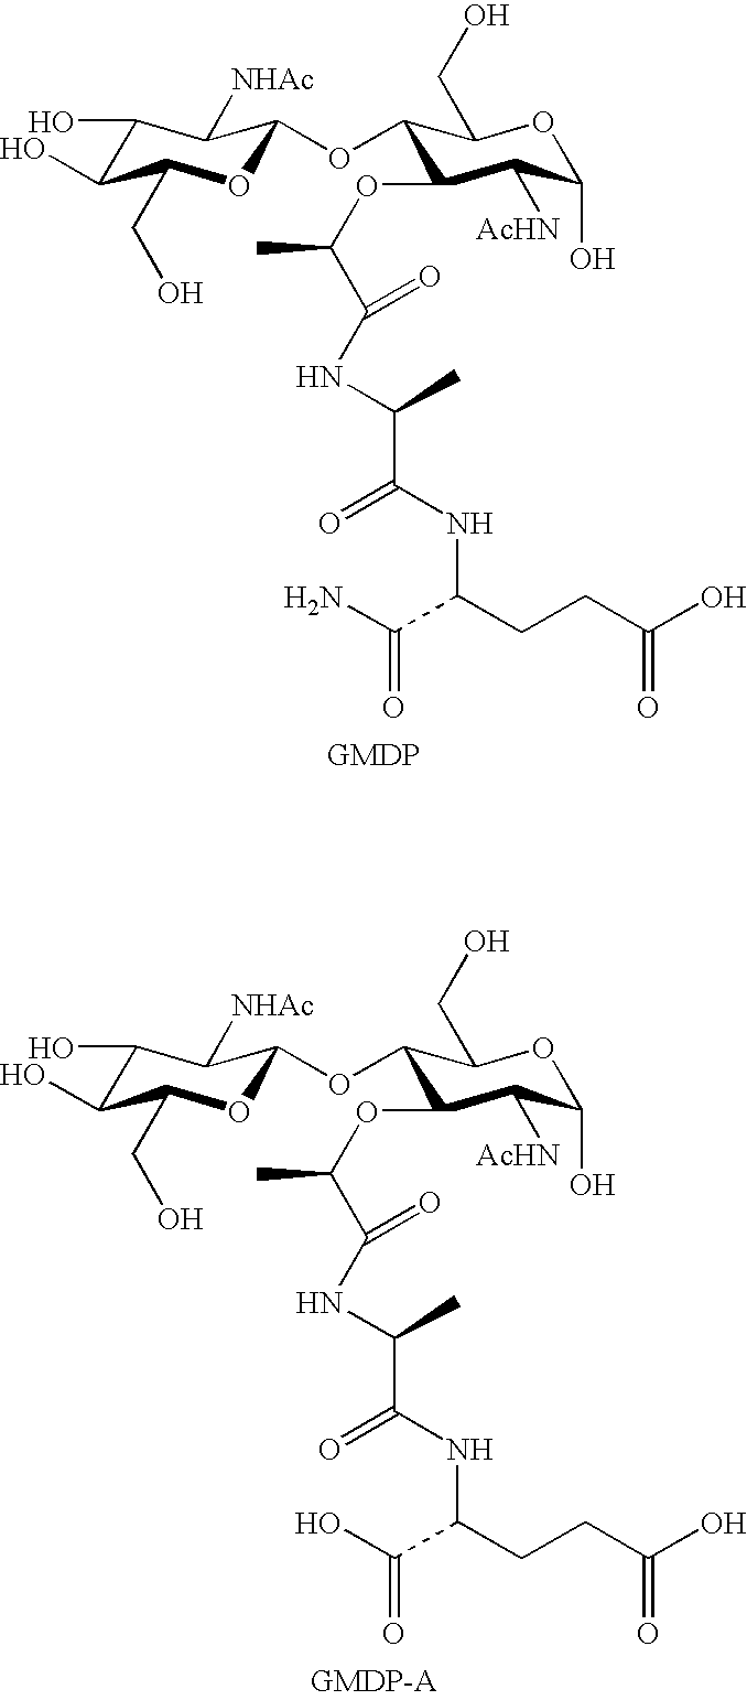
C1(O)C(O)C(CO)OC(OC2C(OC(C(NC(C)C(NC(CCC(O)=O)C(N)=O)=O)=O)C)C([AcHN])C(O)OC2CO)C1[NHAc].C1(O)C(O)C(CO)OC(OC2C(OC(C(NC(C)C(NC(CCC(O)=O)C(O)=O)=O)=O)C)C([AcHN])C(O)OC2CO)C1[NHAc]
